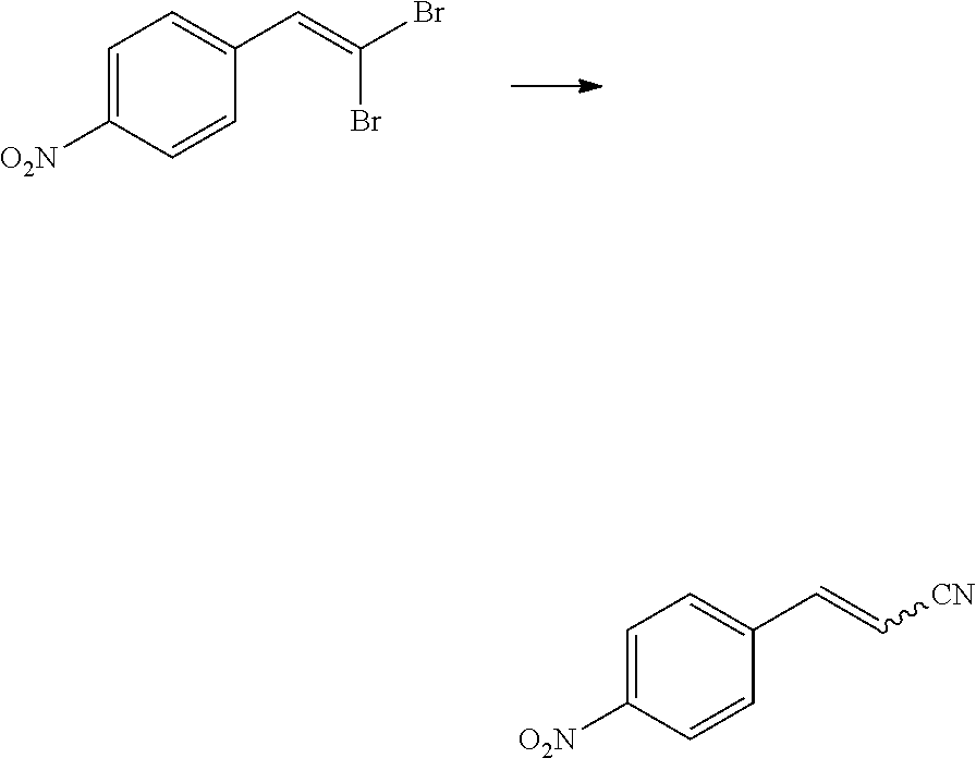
C1=C([O2N])C=CC(C=C(Br)Br)=C1.C1=C([O2N])C=CC(C=C[CN])=C1
